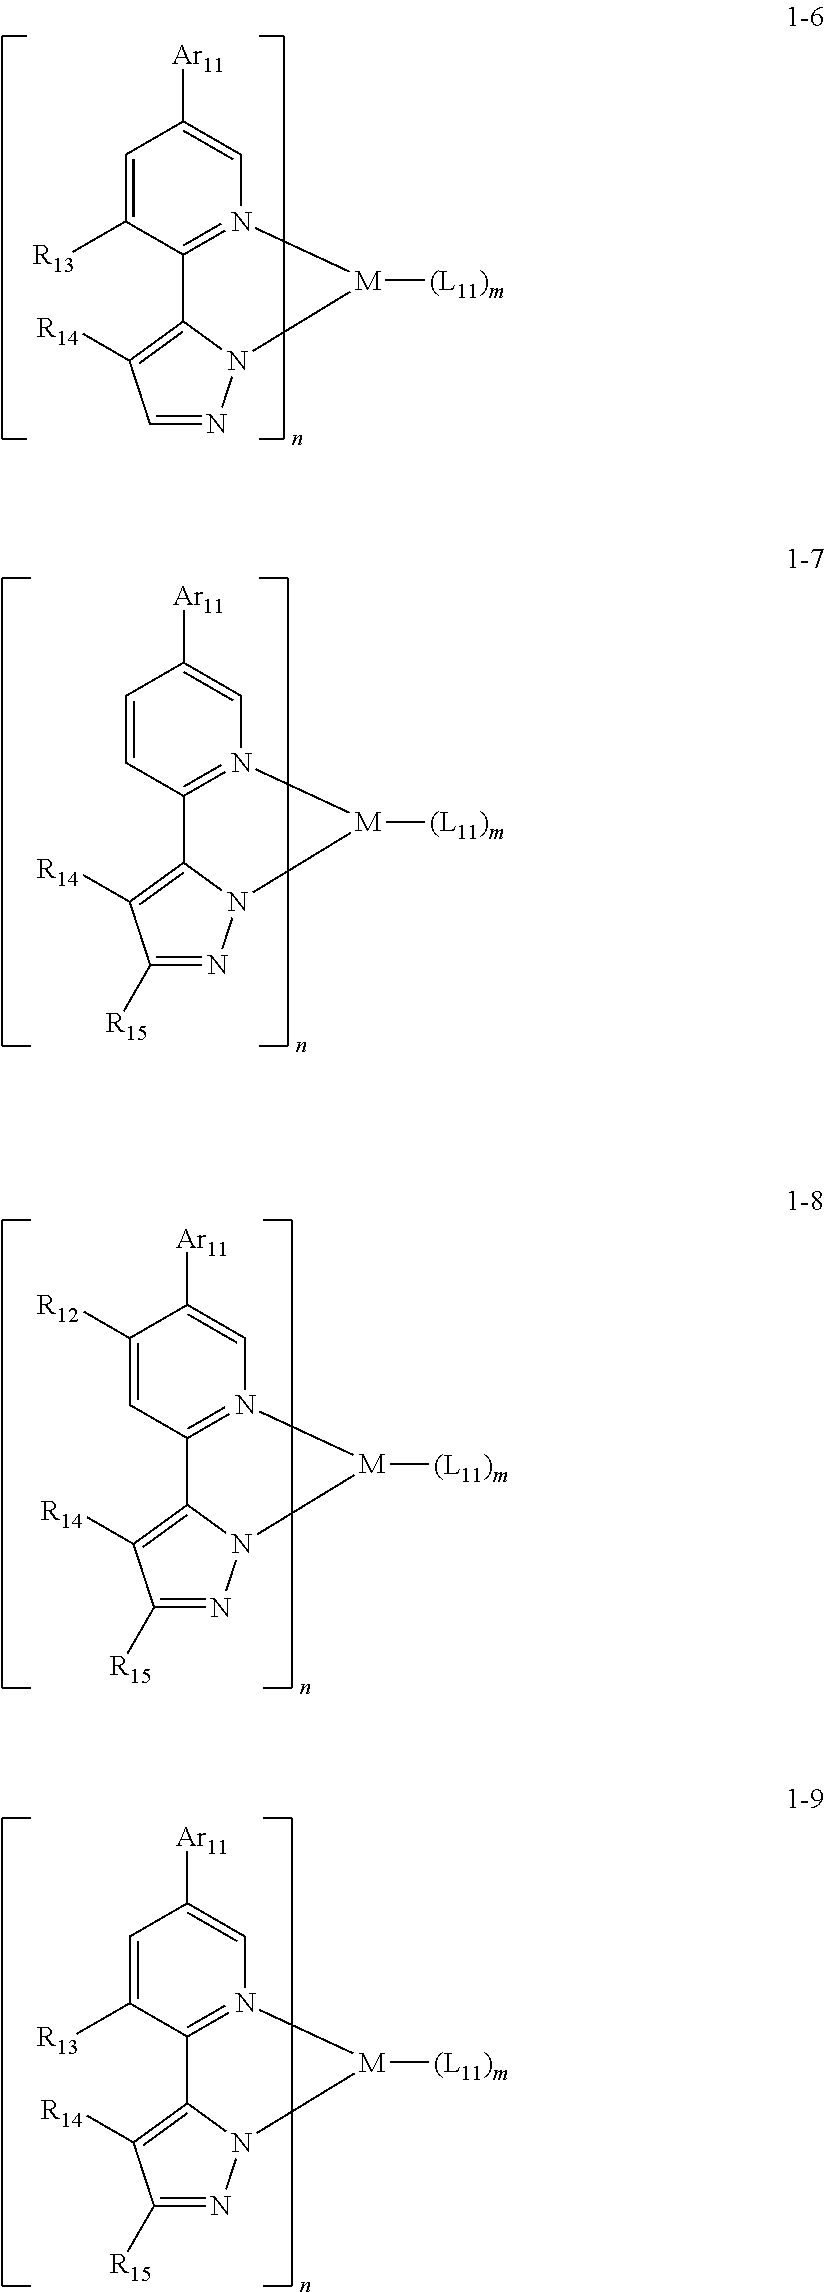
C1=C([R13])C2=N(C=C1[Ar11])[M]([(L11)m])N1N=CC([R14])=C21.C1=CC2=N(C=C1[Ar11])[M]([(L11)m])N1N=C([R15])C([R14])=C21.C1([R12])=CC2=N(C=C1[Ar11])[M]([(L11)m])N1N=C([R15])C([R14])=C21.C1=C([R13])C2=N(C=C1[Ar11])[M]([(L11)m])N1N=C([R15])C([R14])=C21
